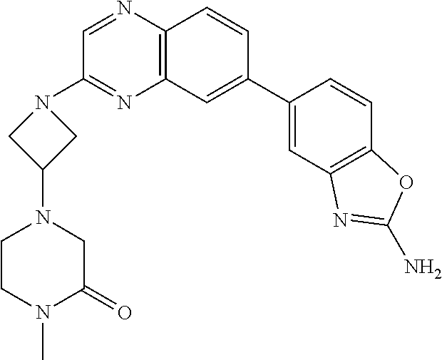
C12=C(C=C(C3=CC4=C(C=C3)OC(N)=N4)C=C1)N=C(N1CC(N3CCN(C)C(=O)C3)C1)C=N2
